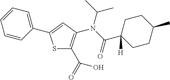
C1=CC(C2=CC(N(C(C3([H])CCC(C)CC3)=O)C(C)C)=C(C(=O)O)S2)=CC=C1
